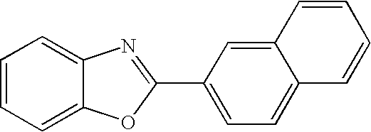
C1=CC=C2C(=C1)N=C(C1=CC=C3C(=C1)C=CC=C3)O2
